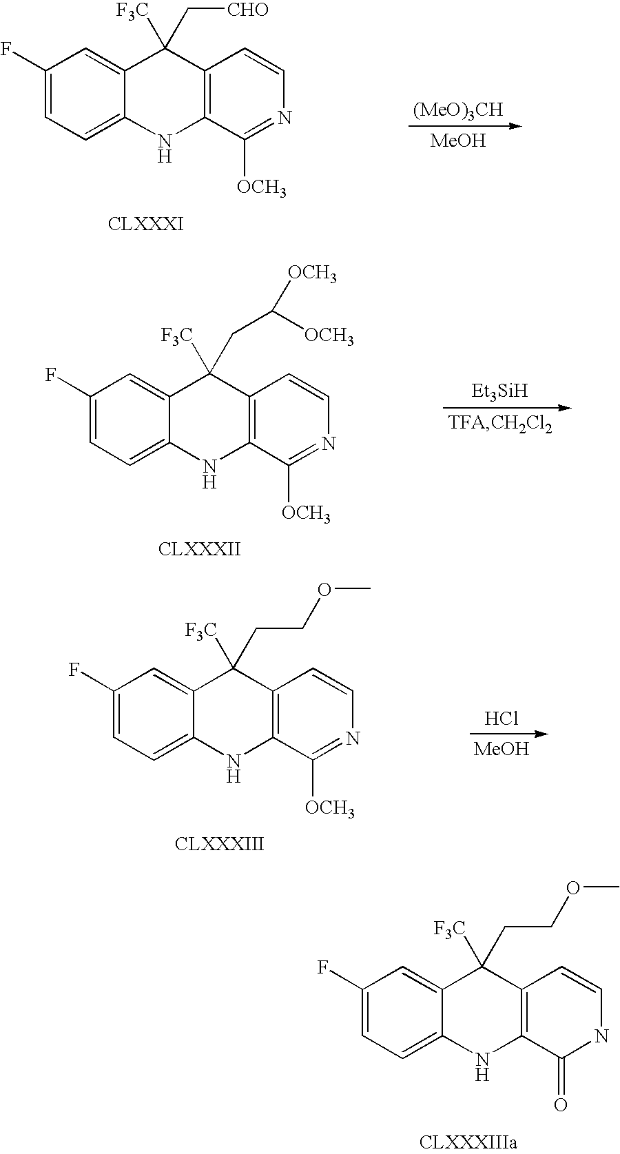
C1=C2C(=CC(F)=C1)C([F3C])(C[CHO])C1=C(N2)C([OCH3])=NC=C1.[(MeO)3CH].[MeOH].C1=C2C(=CC(F)=C1)C([F3C])(CC([OCH3])[OCH3])C1=C(N2)C([OCH3])=NC=C1.[Et3SiH].C1=C2C(=CC(F)=C1)C([F3C])(CCOC)C1=C(N2)C([OCH3])=NC=C1.Cl.[MeOH].C1=C2C(=CC(F)=C1)C([F3C])(CCOC)C1=C(N2)C(=O)NC=C1
